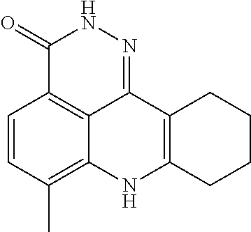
C1=CC(C)=C2C3=C1C(=O)NN=C3C1=C(N2)CCCC1
